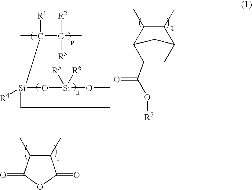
C1(C)C(C)C2C(C(O[R7])=O)CC1C2.C(C(C)([R2])[R3])(C)([R1])[Si]1([R4])O[Si]([R5])([R6])OCCC1.C1(C)C(C)C(=O)OC1=O
